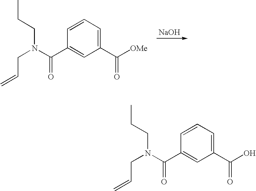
C1(C([OMe])=O)=CC=CC(C(N(CC=C)CCC)=O)=C1.[NaOH].C1(C(O)=O)=CC=CC(C(N(CC=C)CCC)=O)=C1
